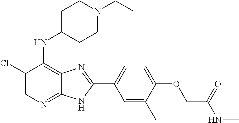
C1(Cl)=CN=C2C(=C1NC1CCN(CC)CC1)N=C(C1=CC=C(OCC(NC)=O)C(C)=C1)N2
